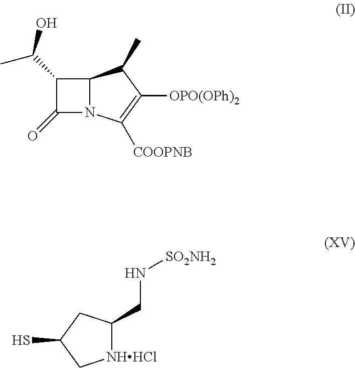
C1(C(O)C)C(=O)N2C1C(C)C([OPO(OPh)2])=C2[COOPNB].[NHHCl]1C(CN[SO2NH2])CC(S)C1
